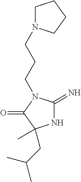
N1C(=N)N(CCCN2CCCC2)C(=O)C1(C)CC(C)C
